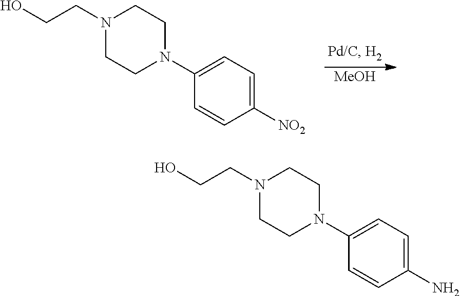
[MeOH].N1(CCO)CCN(C2=CC=C([NO2])C=C2)CC1.N1(CCO)CCN(C2=CC=C(N)C=C2)CC1
